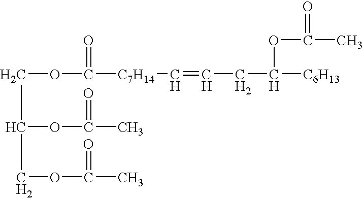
C(OC([C7H14]C=CCC([C6H13])OC(C)=O)=O)C(OC(C)=O)COC(C)=O
